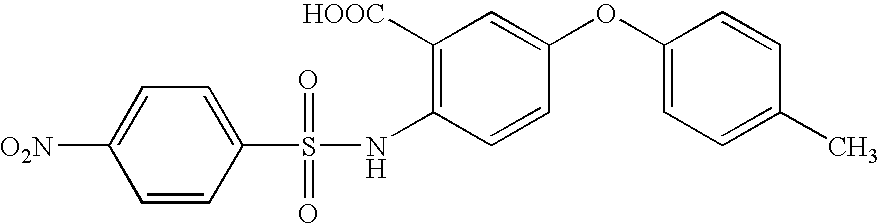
C1(NS(=O)(=O)C2=CC=C([O2N])C=C2)=C([HOOC])C=C(OC2=CC=C(C)C=C2)C=C1
